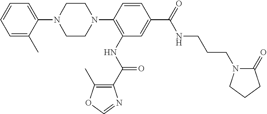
C1=C(C)C(N2CCN(C3=C(NC(C4=C(C)OC=N4)=O)C=C(C(=O)NCCCN4C(=O)CCC4)C=C3)CC2)=CC=C1
